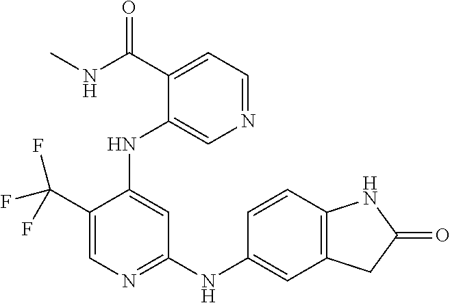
C1(C(F)(F)F)=CN=C(NC2=CC3=C(C=C2)NC(=O)C3)C=C1NC1=CN=CC=C1C(=O)NC
